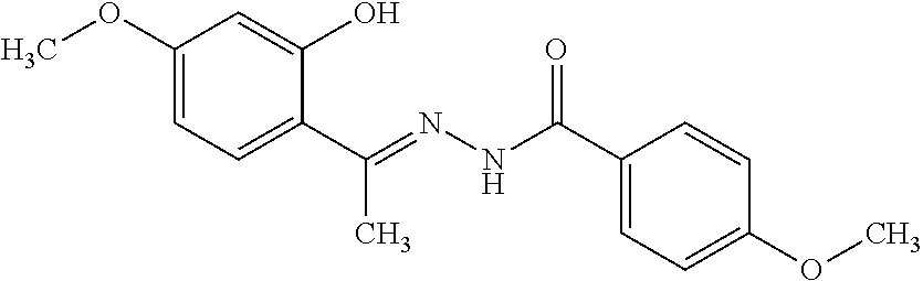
C1(OC)=CC=C(C(=NNC(C2=CC=C(OC)C=C2)=O)C)C(O)=C1
